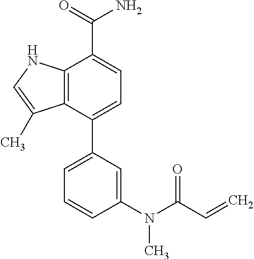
C12=C(C(C3=CC=CC(N(C(C=C)=O)C)=C3)=CC=C1C(=O)N)C(C)=CN2
